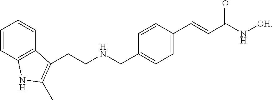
C1=CC2=C(C=C1)C(CCNCC1=CC=C(C=CC(=O)N[OH])C=C1)=C(C)N2
